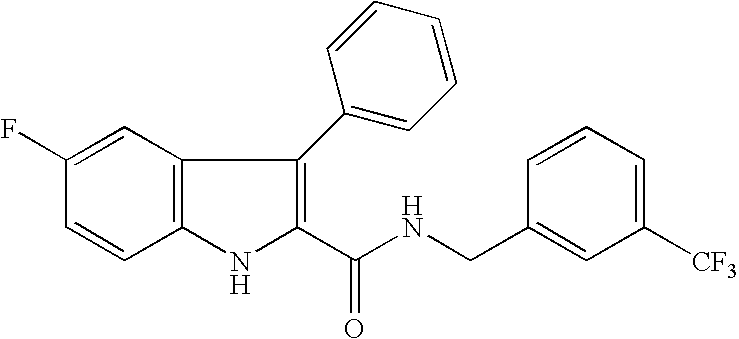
C12=C(C=C(F)C=C1)C(C1=CC=CC=C1)=C(C(NCC1=CC([CF3])=CC=C1)=O)N2
